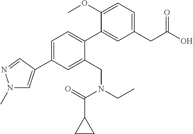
C1=C(C2=CN(C)N=C2)C=C(CN(CC)C(=O)C2CC2)C(C2=CC(CC(O)=O)=CC=C2OC)=C1
